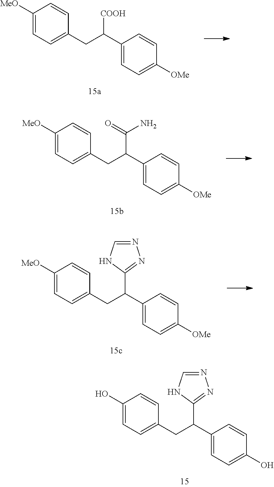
C1([MeO])=CC=C(CC(C2=CC=C([OMe])C=C2)[COOH])C=C1.C1([MeO])=CC=C(CC(C2=CC=C([OMe])C=C2)C(N)=O)C=C1.C1(O)=CC=C(CC(C2=CC=C(O)C=C2)C2=NN=CN2)C=C1.C1([MeO])=CC=C(CC(C2=CC=C([OMe])C=C2)C2=NN=CN2)C=C1
